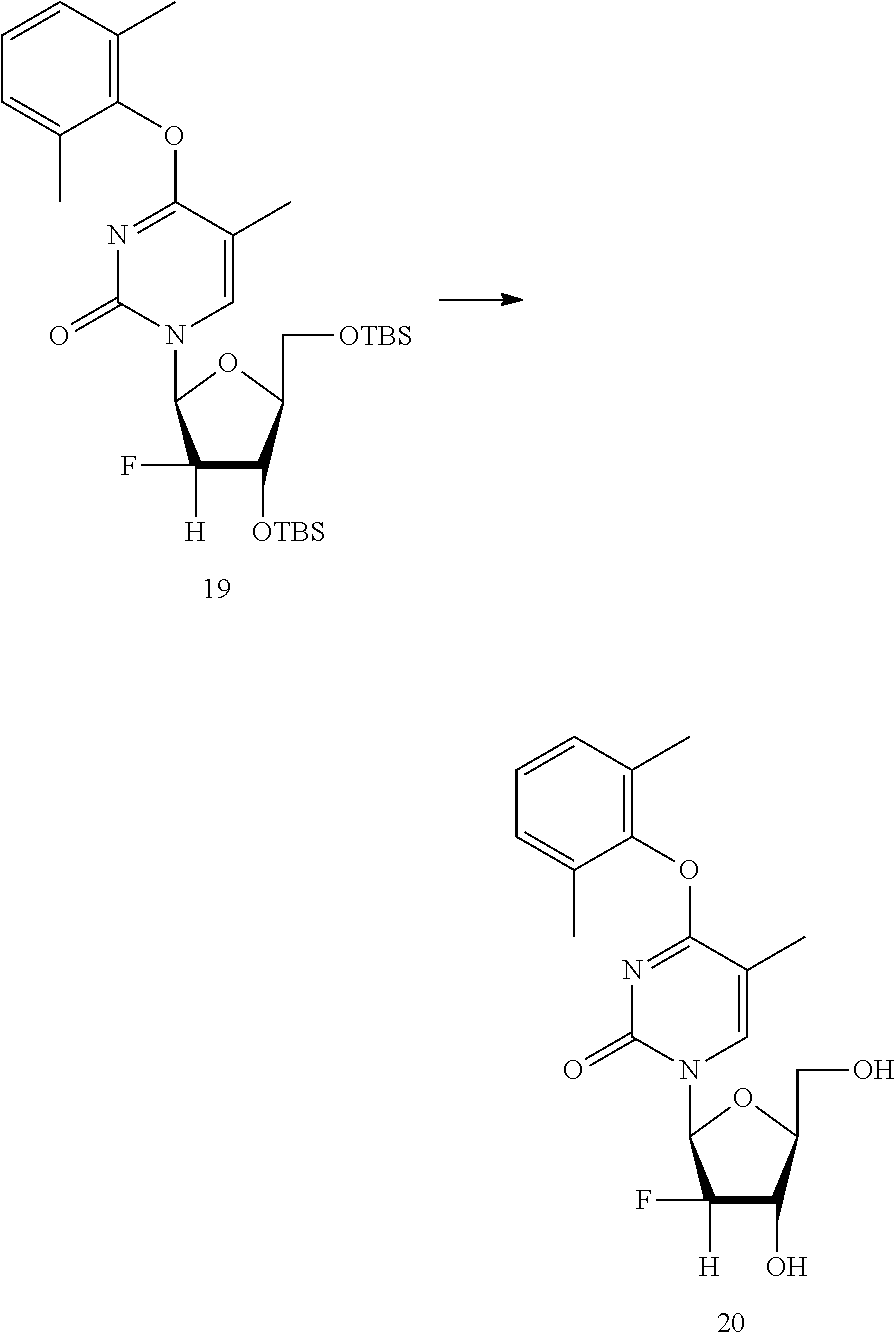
N1=C(OC2=C(C)C=CC=C2C)C(C)=CN(C2C(F)([H])C(O)C(CO)O2)C1=O.N1=C(OC2=C(C)C=CC=C2C)C(C)=CN(C2C(F)([H])C([OTBS])C(C[OTBS])O2)C1=O
